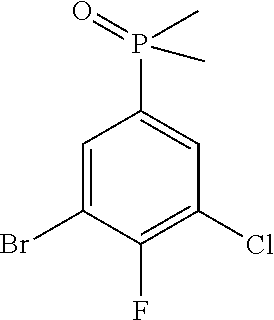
C1=C(Br)C(F)=C(Cl)C=C1P(=O)(C)C
